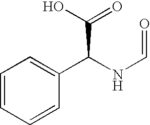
C1=CC=CC(C(NC=O)C(=O)O)=C1
